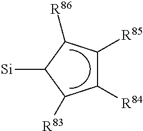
C1([R84])C([R85])C([R86])C([Si])C1[R83]
